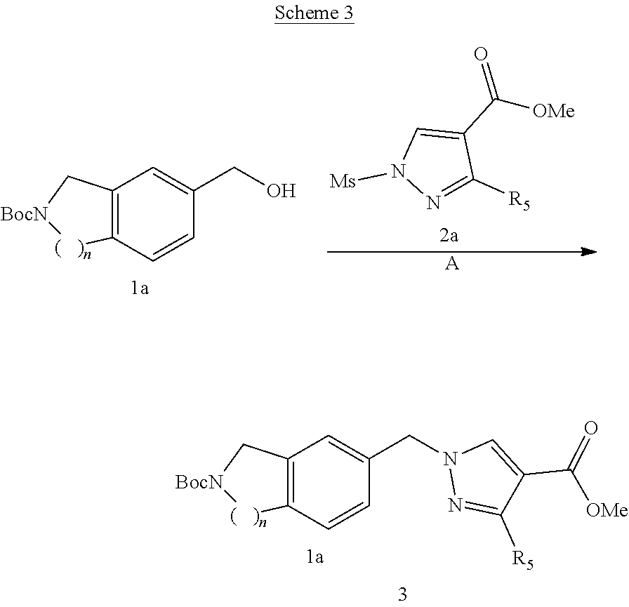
C12=C(C=CC(CO)=C1)[(   )n][BocN]C2.N1=C([R5])C(C([OMe])=O)=CN1[Ms].[A].C12=C(C=CC(CN3N=C([R5])C(C([OMe])=O)=C3)=C1)[(   )n][BocN]C2
